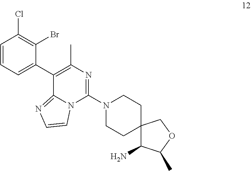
C1=CC=C(C2=C(C)N=C(N3CCC4(CC3)C(N)C(C)OC4)N3C2=NC=C3)C(Br)=C1Cl
